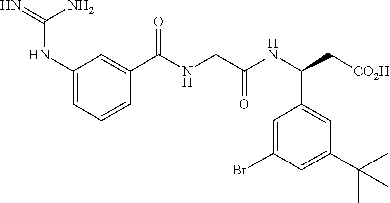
N=C(N)NC1=CC=CC(C(NCC(NC(C[CO2H])C2=CC(C(C)(C)C)=CC(Br)=C2)=O)=O)=C1
